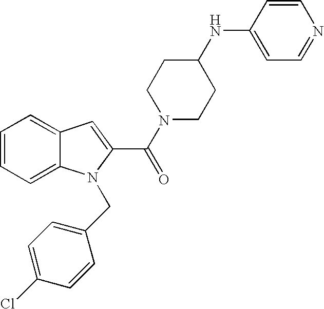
C1=C2C(=CC=C1)N(CC1=CC=C(Cl)C=C1)C(C(=O)N1CCC(NC3=CC=NC=C3)CC1)=C2
